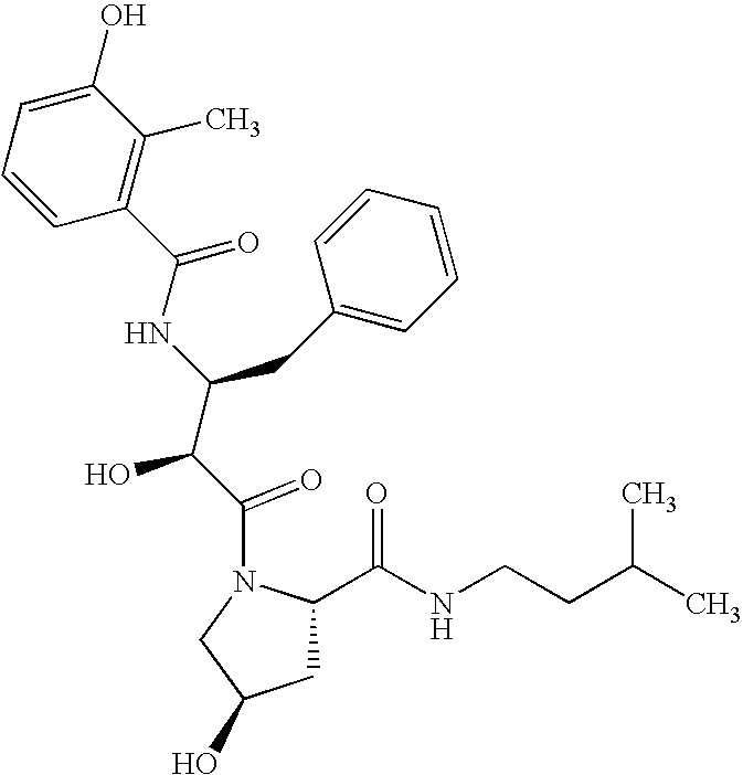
C1=CC(C(=O)NC(C(C(=O)N2CC(O)CC2C(NCCC(C)C)=O)O)CC2=CC=CC=C2)=C(C)C(O)=C1
